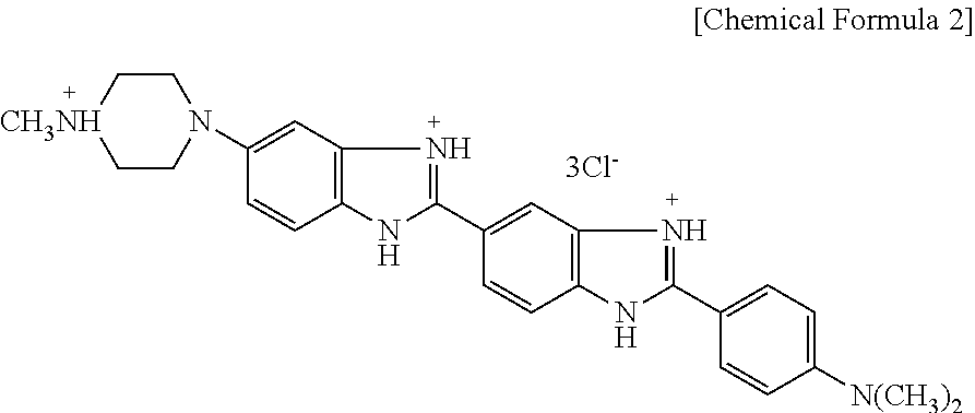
C1C[CH3NH]CCN1C1=CC2=C(C=C1)NC(C1=CC3=C(C=C1)NC(C1=CC=C([N(CH3)2])C=C1)=N3)=N2
